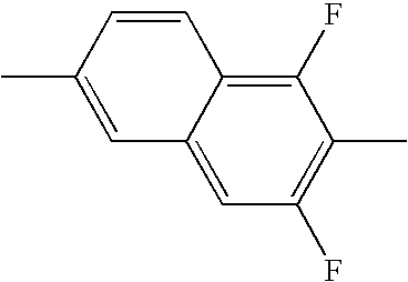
C1=CC(C)=CC2=CC(F)=C(C)C(F)=C12
